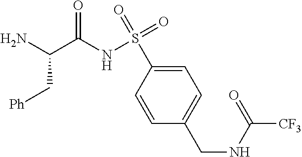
C1=C(S(=O)(=O)NC(=O)C(C[Ph])N)C=CC(CNC(=O)[CF3])=C1
